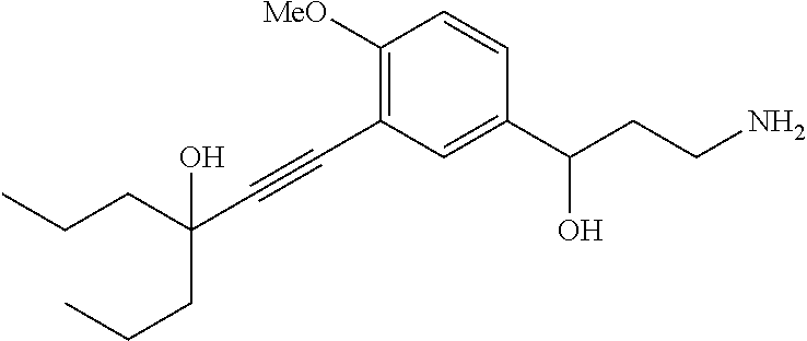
C1([MeO])=C(C#CC(CCC)(O)CCC)C=C(C(CCN)O)C=C1
